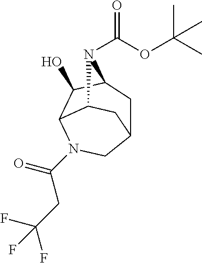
C12CC3C(O)C(N(C(CC(F)(F)F)=O)C1)C(C2)N3C(OC(C)(C)C)=O
